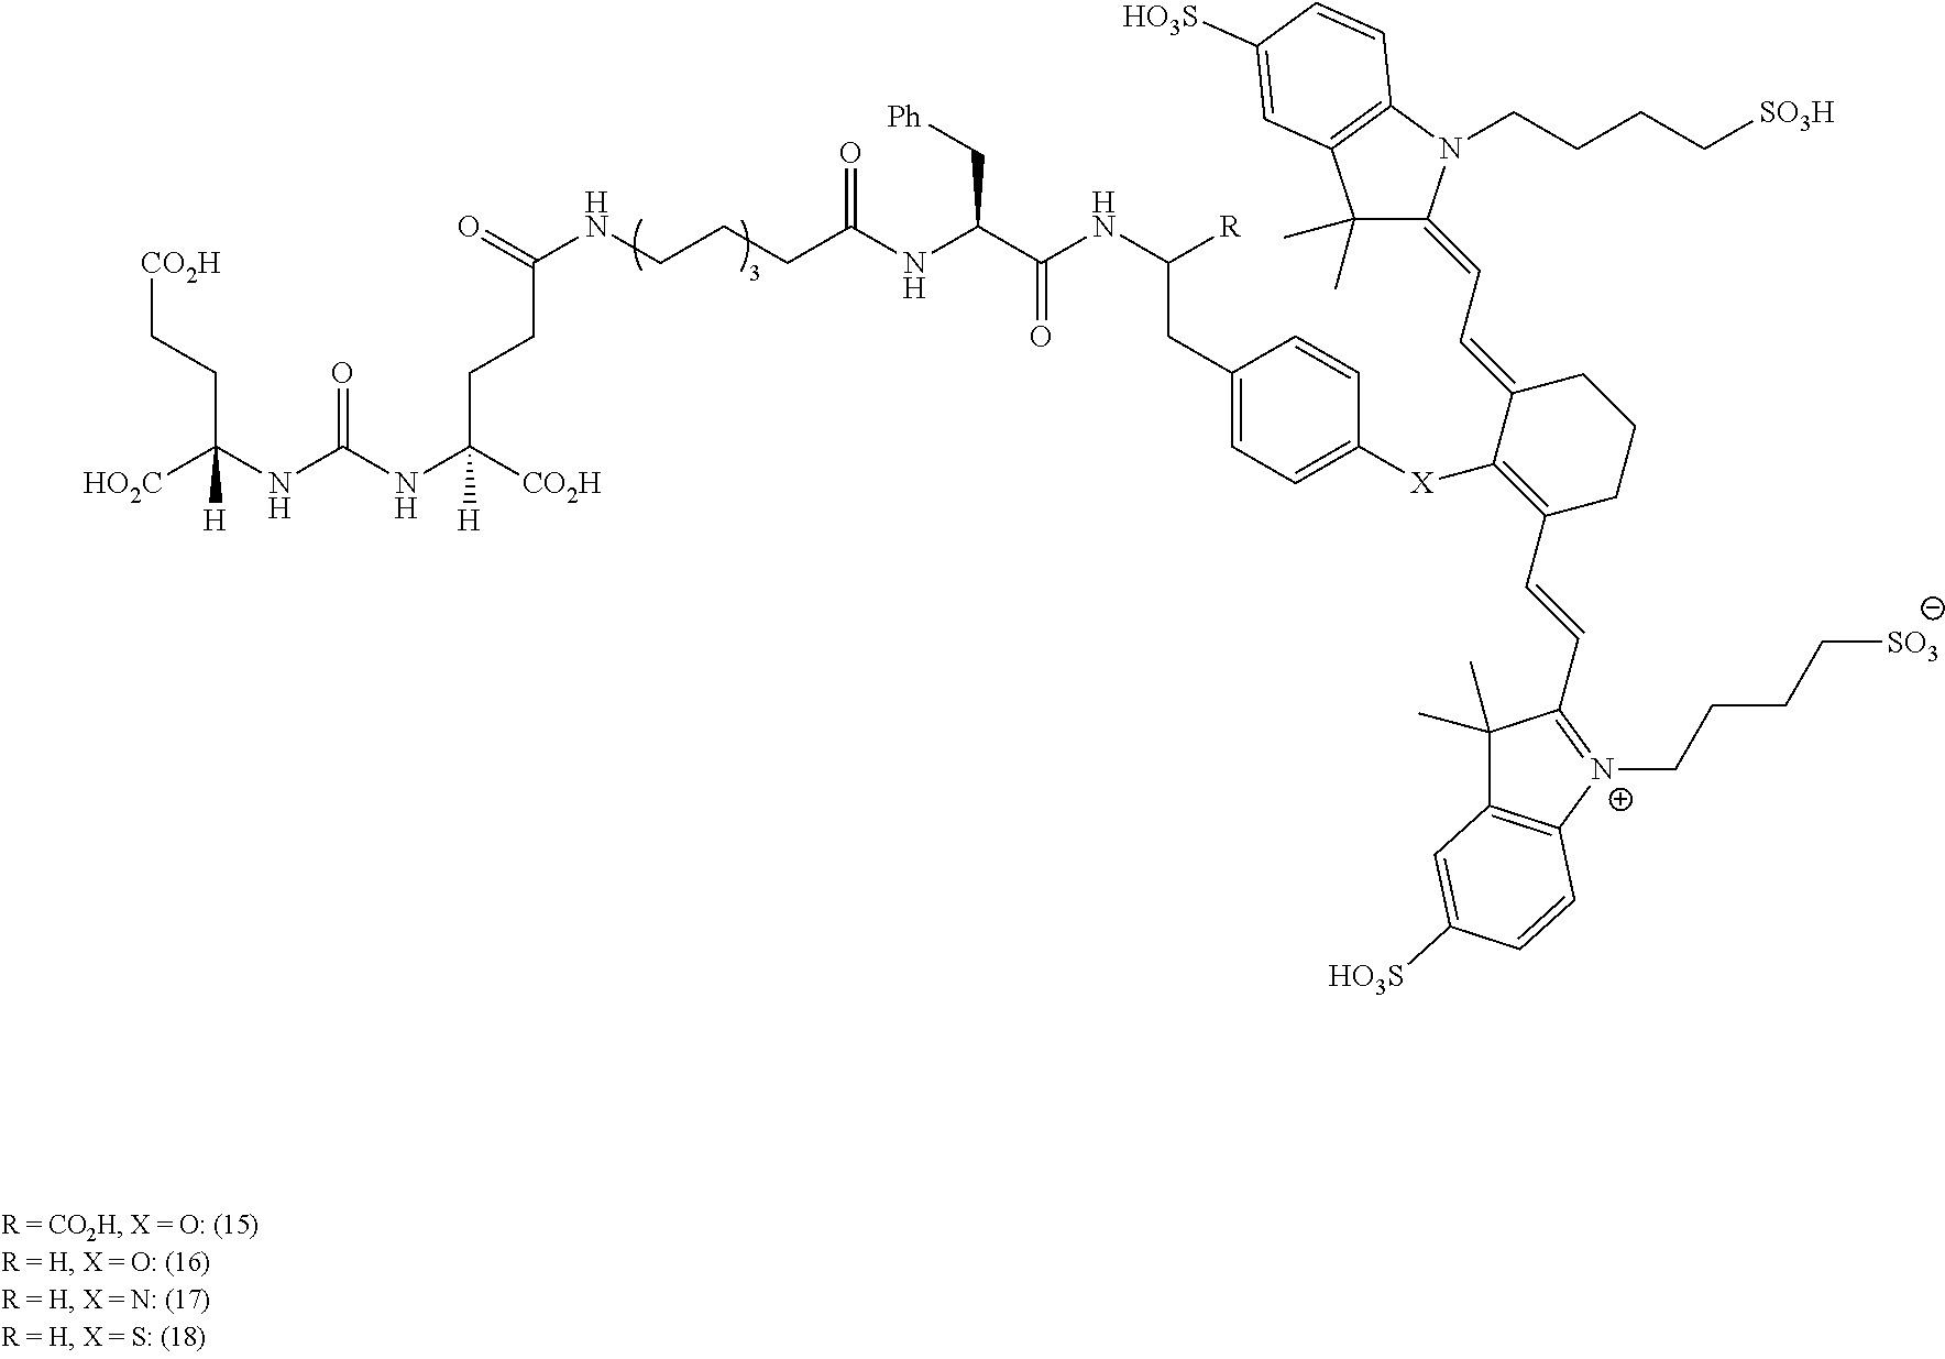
[HO2C]C(NC(NC([CO2H])([H])CCC(NCCCC(NC(C(NC([R])CC1=CC=C([X]C2=C(C=CC3=[N+](CCCC[SO3])C4=C(C3(C)C)C=C([HO3S])C=C4)CCCC2=CC=C2C(C)(C)C3=C(N2CCCC[SO3H])C=CC([HO3S])=C3)C=C1)=O)C[Ph])=O)=O)=O)(CC[CO2H])[H]
